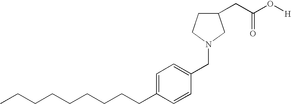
C1=C(CCCCCCCCC)C=CC(CN2CC(CC(O[H])=O)CC2)=C1
